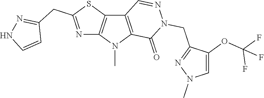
C12=C(N(C)C3=C1C=NN(CC1=NN(C)C=C1OC(F)(F)F)C3=O)N=C(CC1=NNC=C1)S2
